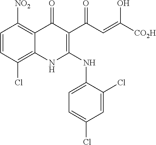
C1=CC(Cl)=C2C(=C1[NO2])C(=O)C(C(C=C([CO2H])O)=O)=C(NC1=CC=C(Cl)C=C1Cl)N2
